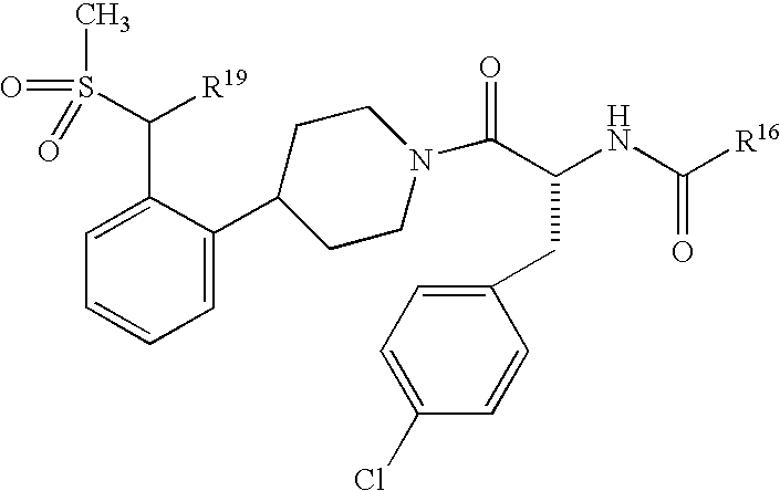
C1(CC(NC([R16])=O)C(N2CCC(C3=CC=CC=C3C(S(=O)(C)=O)[R19])CC2)=O)=CC=C(Cl)C=C1
